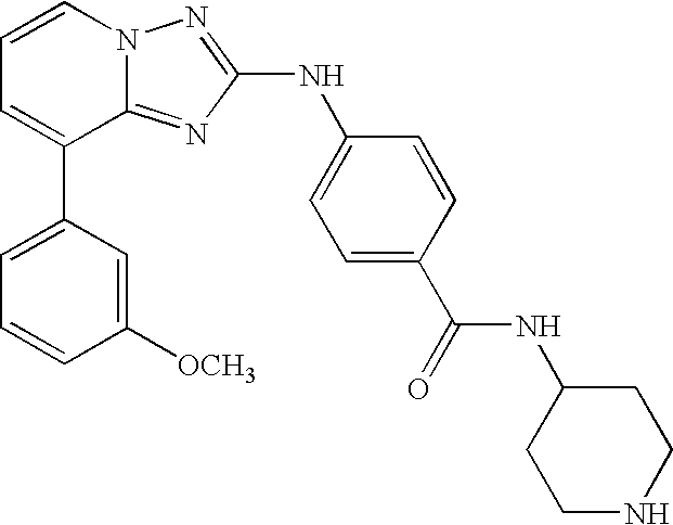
C1=C(C2=CC=CN3C2=NC(NC2=CC=C(C(=O)NC4CCNCC4)C=C2)=N3)C=C([OCH3])C=C1
